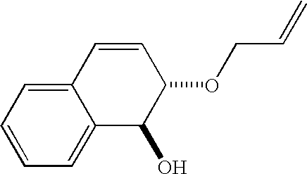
C12=CC=CC=C1C(O)C(OCC=C)C=C2
